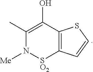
C1(C)=C(O)C2=C([SO2]N1[Me])C=CS2
